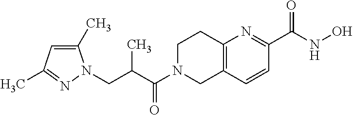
C12=C(C=CC(C(NO)=O)=N1)CN(C(C(CN1C(C)=CC(C)=N1)C)=O)CC2
